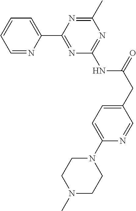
C1=NC(C2=NC(NC(CC3=CC=C(N4CCN(C)CC4)N=C3)=O)=NC(C)=N2)=CC=C1
